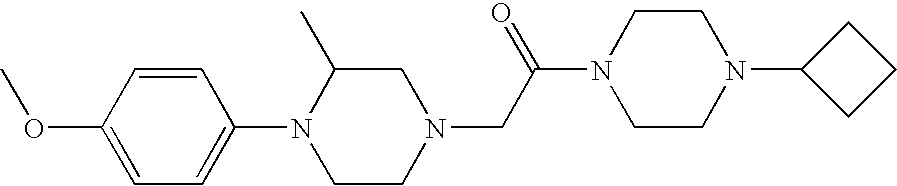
N1(CC(N2CCN(C3CCC3)CC2)=O)CC(C)N(C2=CC=C(OC)C=C2)CC1
